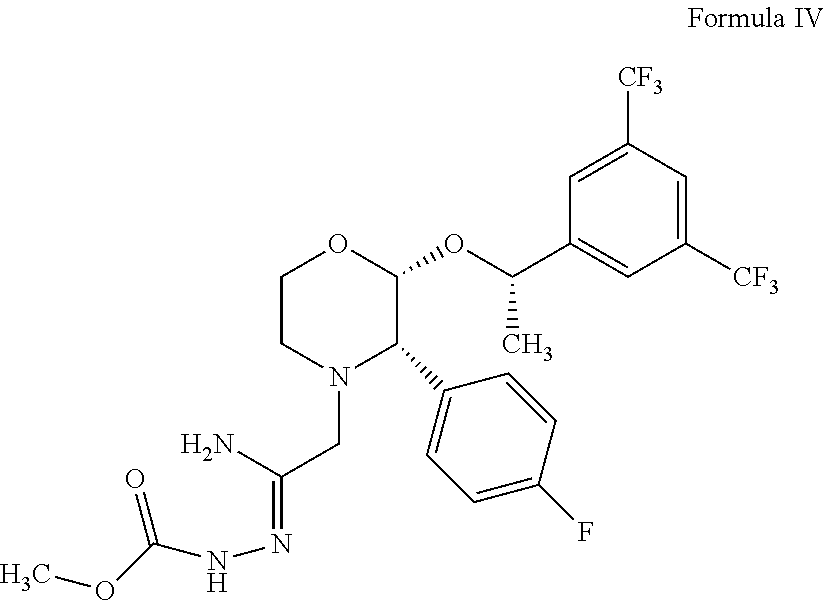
C1CN(CC(=NNC(OC)=O)N)C(C2=CC=C(F)C=C2)C(OC(C2=CC([CF3])=CC([CF3])=C2)C)O1
